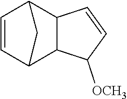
C1=CC2C3C(C1C2)C=CC3[OCH3]
